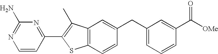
C1=CC(C2=C(C)C3=C(S2)C=CC(CC2=CC=CC(C([OMe])=O)=C2)=C3)=NC(N)=N1
